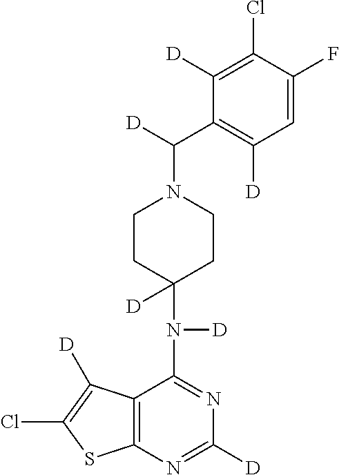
C12=C(N=C([D])N=C1N(C1([D])CCN(C([D])C3=C([D])C=C(F)C(Cl)=C3[D])CC1)[D])SC(Cl)=C2[D]
